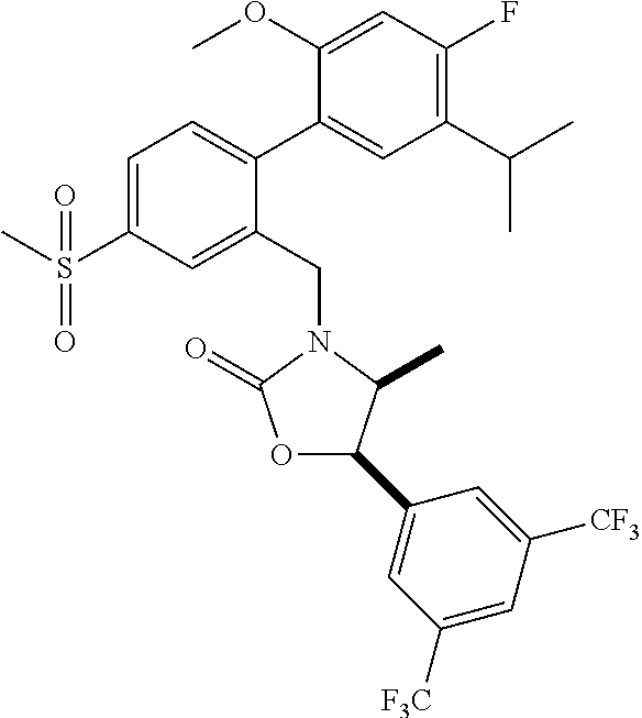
C1=C(S(C)(=O)=O)C=C(CN2C(=O)OC(C3=CC([F3C])=CC([CF3])=C3)C2C)C(C2=CC(C(C)C)=C(F)C=C2OC)=C1
